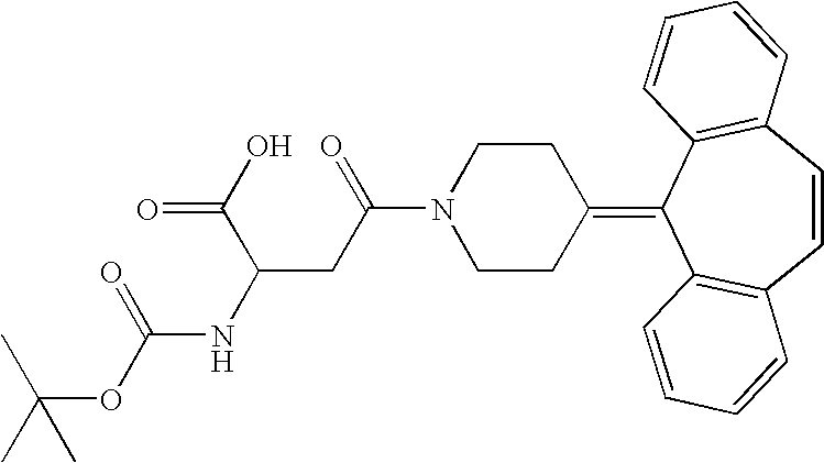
N1(C(=O)CC(NC(OC(C)(C)C)=O)C(O)=O)CCC(=C2C3=C(C=CC4=C2C=CC=C4)C=CC=C3)CC1
